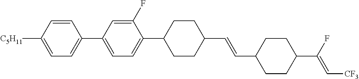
C1=C([C5H11])C=CC(C2=CC=C(C3CCC(C=CC4CCC(C(F)=C[CF3])CC4)CC3)C(F)=C2)=C1
